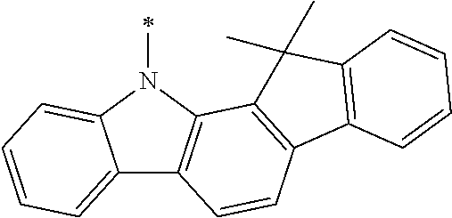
C12=CC=CC=C1N(C)C1=C2C=CC2=C1C(C)(C)C1=C2C=CC=C1
